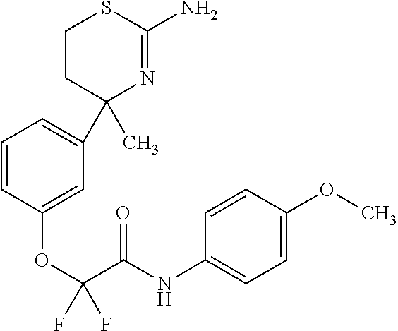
C1(C)(C2=CC=CC(OC(C(NC3=CC=C(OC)C=C3)=O)(F)F)=C2)N=C(N)SCC1
